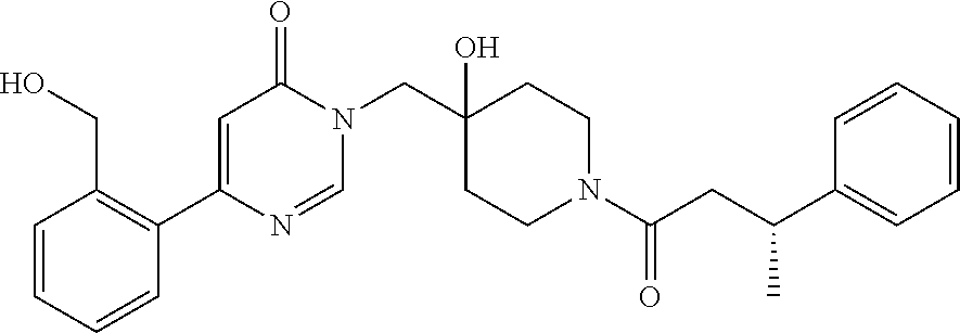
N1(CC2(O)CCN(C(=O)CC(C3=CC=CC=C3)C)CC2)C(=O)C=C(C2=C(CO)C=CC=C2)N=C1
